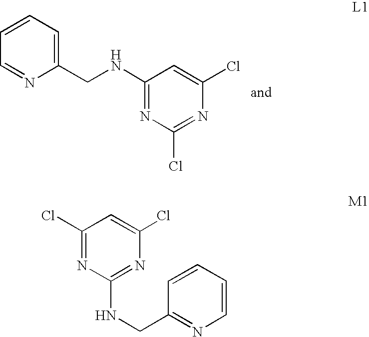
C1(CNC2=NC(Cl)=NC(Cl)=C2)=CC=CC=N1.C1(Cl)=NC(NCC2=NC=CC=C2)=NC(Cl)=C1
